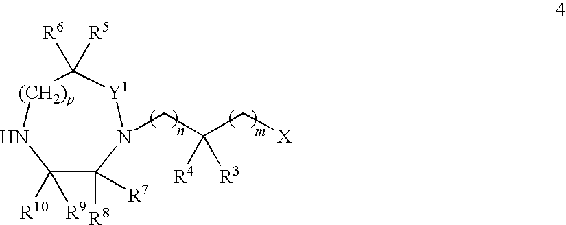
C1([R9])([R10])C([R8])([R7])N(CC(C[X])([R3])[R4])[Y1]C([R5])([R6])[(CH2)p]N1
